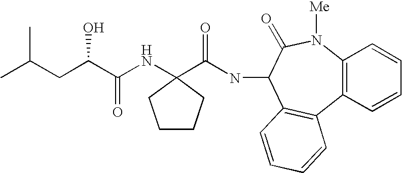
CC(CC(C(NC1(C(NC2C3=C(C4=C(N([Me])C2=O)C=CC=C4)C=CC=C3)=O)CCCC1)=O)O)C
